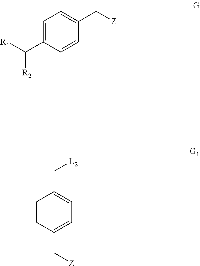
C1=CC(C[Z])=CC=C1C[L2].C1=C(C([R1])[R2])C=CC(C[Z])=C1
